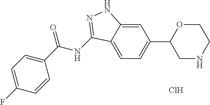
C1(C(NC2=NNC3=CC(C4CNCCO4)=CC=C32)=O)=CC=C(F)C=C1.Cl
